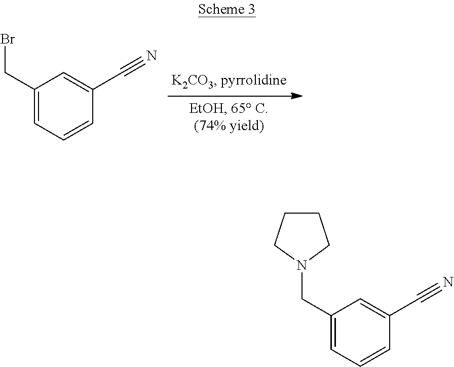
C1(CBr)=CC=CC(C#N)=C1.C1(CN2CCCC2)=CC=CC(C#N)=C1
